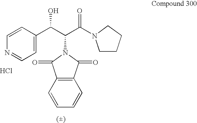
C1=C(C(C(C(=O)N2CCCC2)N2C(=O)C3=C(C2=O)C=CC=C3)O)C=CN=C1.Cl
